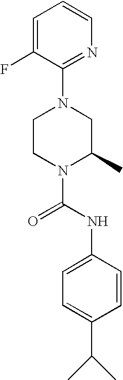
N1(C(NC2=CC=C(C(C)C)C=C2)=O)C(C)CN(C2=NC=CC=C2F)CC1
